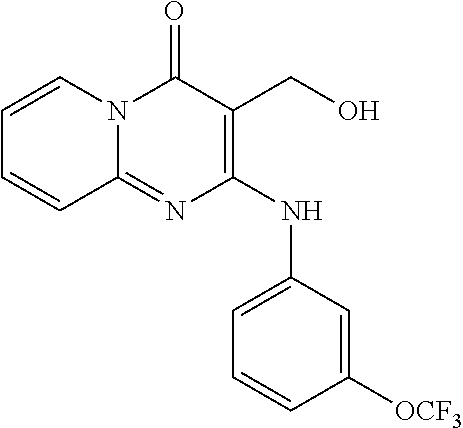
C1=CC([OCF3])=CC(NC2=C(CO)C(=O)N3C(=N2)C=CC=C3)=C1
